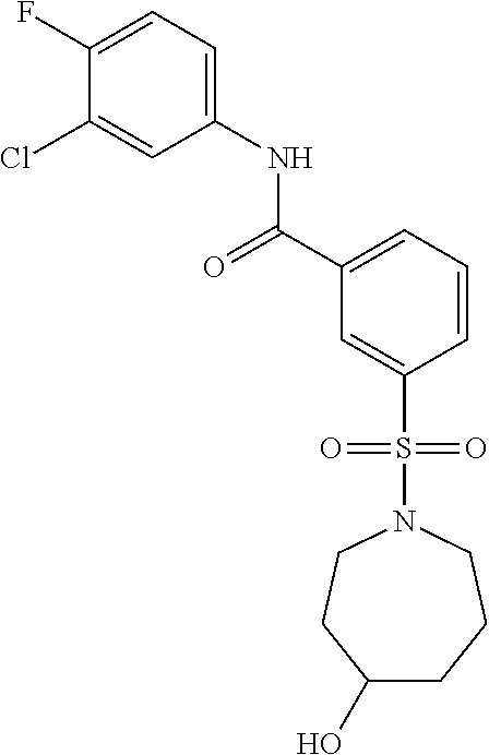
C1(F)=CC=C(NC(=O)C2=CC=CC(S(=O)(=O)N3CCC(O)CCC3)=C2)C=C1Cl
